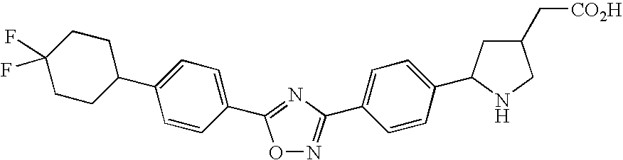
O1N=C(C2=CC=C(C3CC(C[CO2H])CN3)C=C2)N=C1C1=CC=C(C2CCC(F)(F)CC2)C=C1
